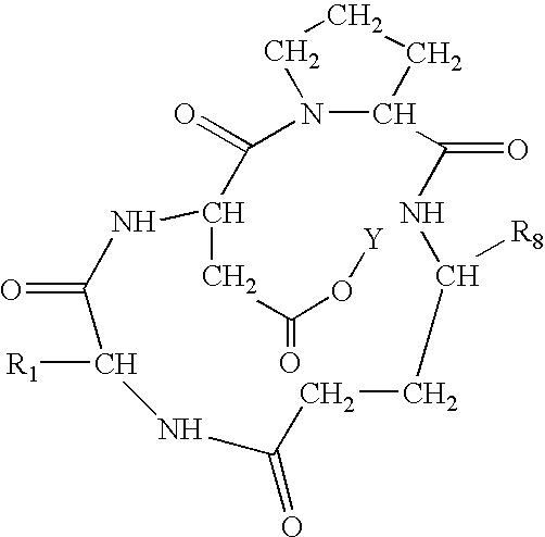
N12C(CCC1)C(=O)NC([R8])CCC(=O)NC([R1])C(=O)NC(CC(O[Y])=O)C2=O
